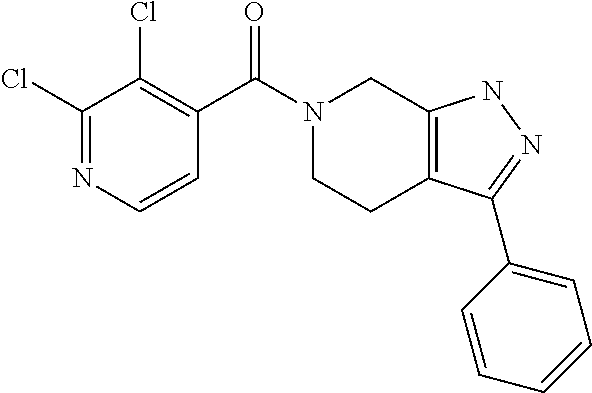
C1=CN=C(Cl)C(Cl)=C1C(N1CCC2=C(C1)NN=C2C1=CC=CC=C1)=O
